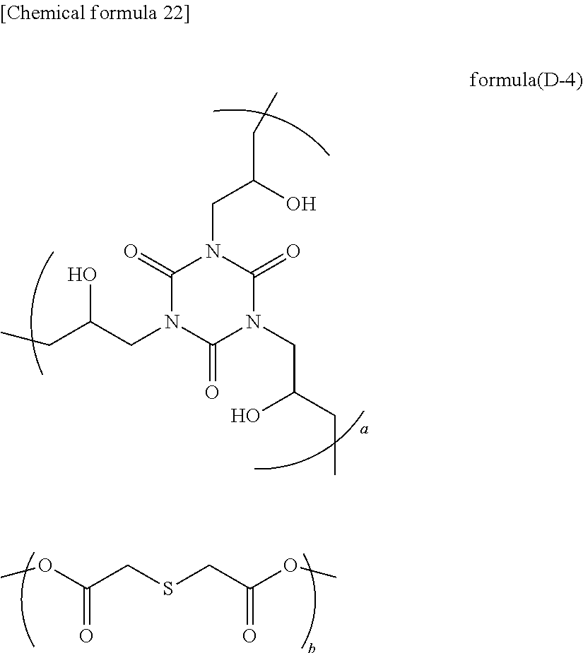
C1(=O)N(CC(CC)O)C(=O)N(CC(CC)O)C(=O)N1CC(O)CC.COC(CSCC(OC)=O)=O
